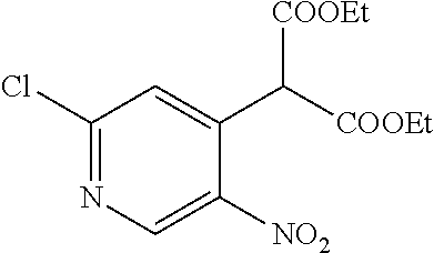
C1(Cl)=NC=C([NO2])C(C([COOEt])[COOEt])=C1
